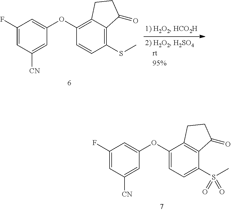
C1(S(C)(=O)=O)=CC=C(OC2=CC(F)=CC([CN])=C2)C2=C1C(=O)CC2.C1(SC)=C2C(=C(OC3=CC(F)=CC([CN])=C3)C=C1)CCC2=O
